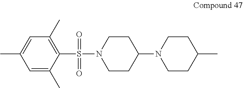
C1(S(N2CCC(N3CCC(C)CC3)CC2)(=O)=O)=C(C)C=C(C)C=C1C
